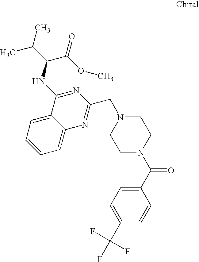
C1=CC=C2C(=C1)C(NC(C(=O)OC)C(C)C)=NC(CN1CCN(C(C3=CC=C(C(F)(F)F)C=C3)=O)CC1)=N2
